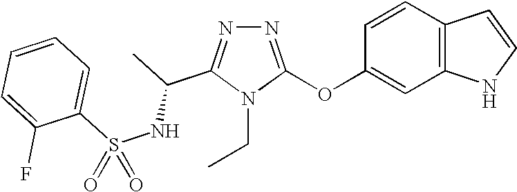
N1=C(OC2=CC3=C(C=C2)C=CN3)N(CC)C(C(C)NS(C2=CC=CC=C2F)(=O)=O)=N1
